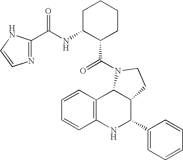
C12=C(NC(C3=CC=CC=C3)C3C1N(C(=O)C1CCCCC1NC(C1=NC=CN1)=O)CC3)C=CC=C2
